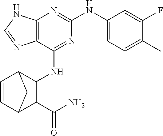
C12=C(C(NC3C4C=CC(C3C(N)=O)C4)=NC(NC3=CC=C(C)C(F)=C3)=N1)N=CN2
